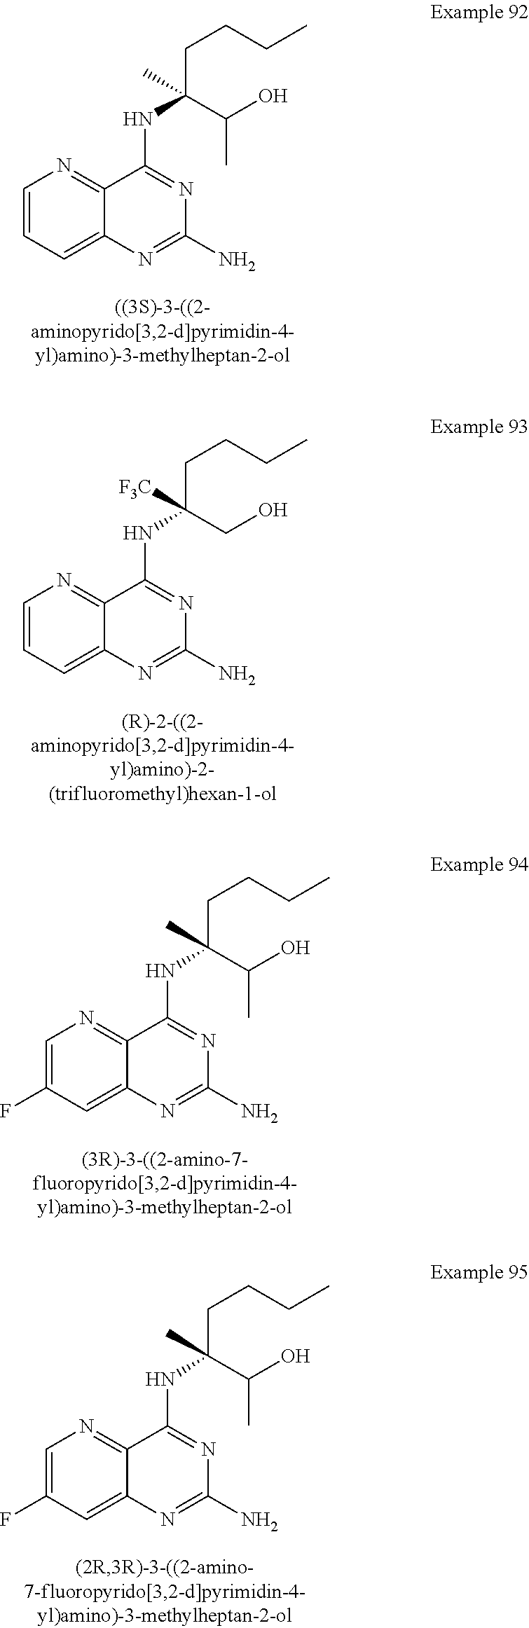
C12=CC=CN=C1C(NC(CCCC)(C(O)C)C)=NC(N)=N2.C12=CC=CN=C1C(NC(CCCC)(CO)[F3C])=NC(N)=N2.C12=CC(F)=CN=C1C(NC(CCCC)(C(O)C)C)=NC(N)=N2.C12=CC(F)=CN=C1C(NC(CCCC)(C(O)C)C)=NC(N)=N2
